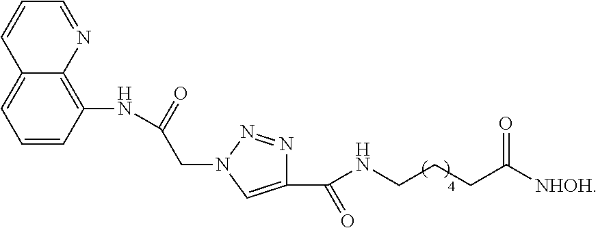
C(NCCCC([NHOH])=O)(C1=CN(CC(=O)NC2=C3C(=CC=C2)C=CC=N3)N=N1)=O
